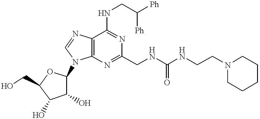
C12=C(N=C(CNC(NCCN3CCCCC3)=O)N=C1NCC([Ph])[Ph])N(C1C(O)C(O)C(CO)O1)C=N2
